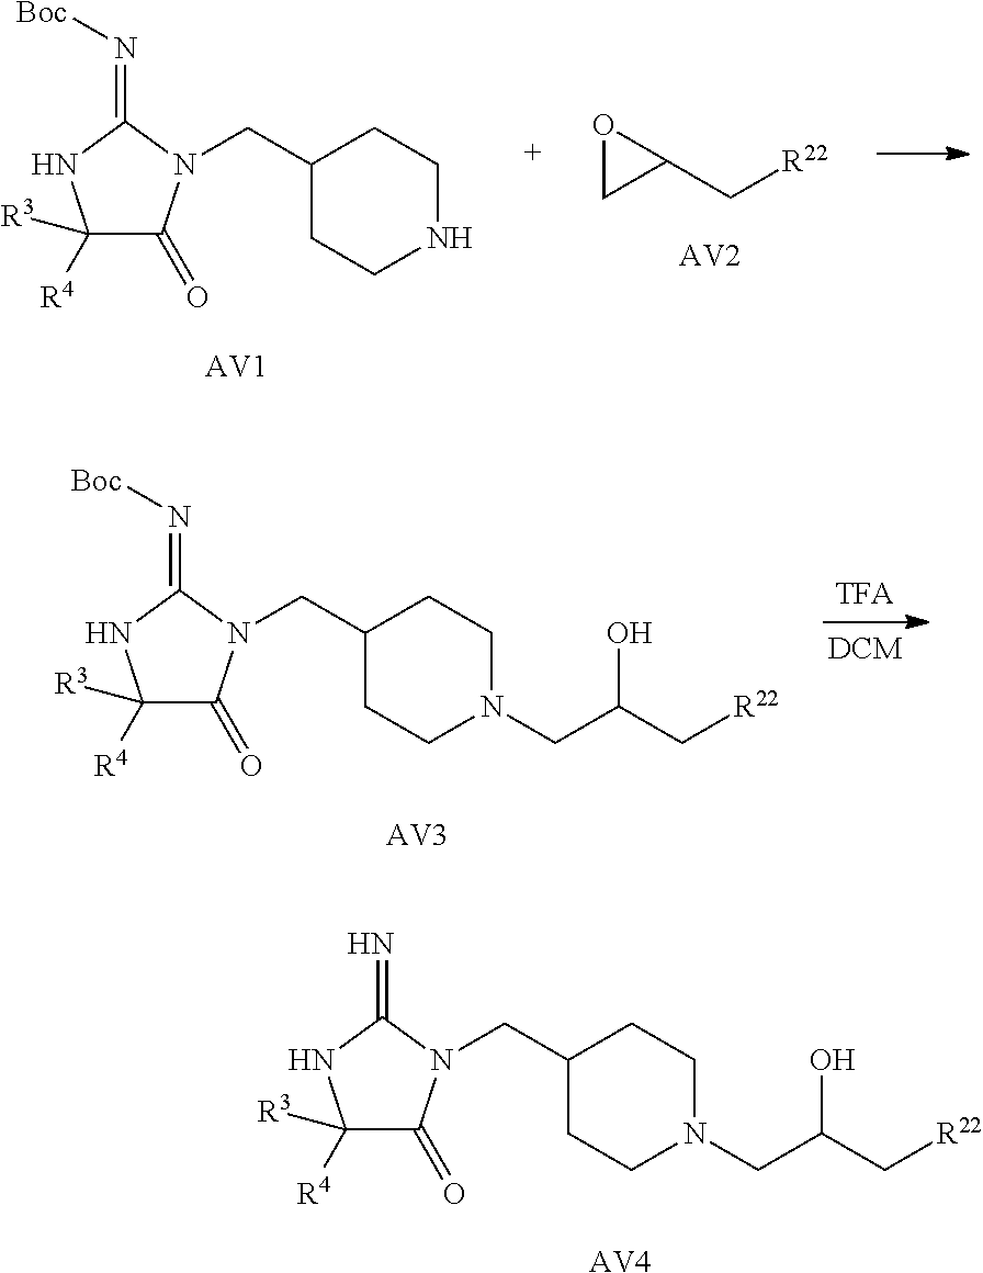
C1([R3])([R4])C(=O)N(CC2CCNCC2)C(=N[Boc])N1.[AV1].C1(C[R22])OC1.[AV2].C1([R3])([R4])C(=O)N(CC2CCN(CC(C[R22])O)CC2)C(=N[Boc])N1.[AV3].C1([R3])([R4])C(=O)N(CC2CCN(CC(C[R22])O)CC2)C(=N)N1.[AV4]
